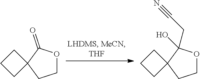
C1OC(=O)C2(C1)CCC2.C1OC(O)(CC#N)C2(C1)CCC2
